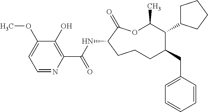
C1CC(NC(C2=C(O)C(OC)=CC=N2)=O)C(=O)OC(C)C(C2CCCC2)C(CC2=CC=CC=C2)C1
